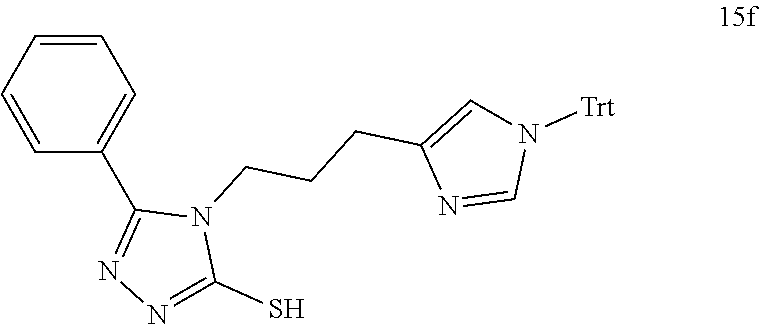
C1(C2=NN=C(S)N2CCCC2=CN([Trt])C=N2)=CC=CC=C1
